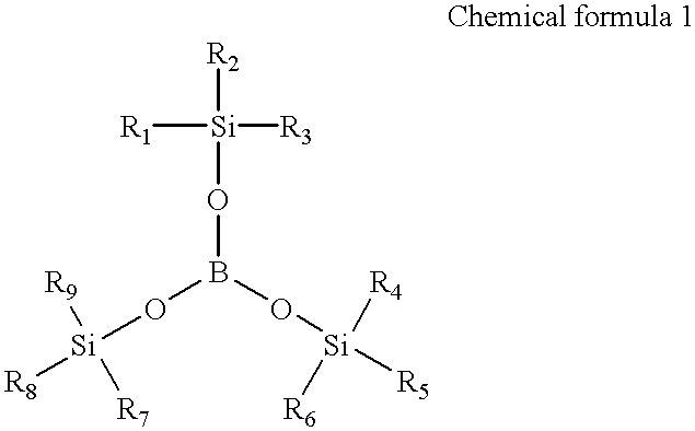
[R2][Si]([R3])([R1])OB(O[Si]([R5])([R4])[R6])O[Si]([R8])([R9])[R7]
